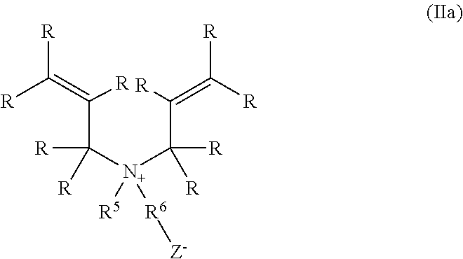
[R]C(=C([R])C([R])([R])[N+](C([R])([R])C(=C([R])[R])[R])([R5])[R6][Z-])[R]
